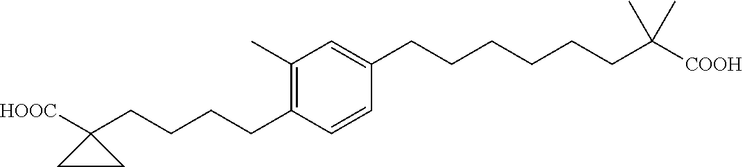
C1=C(CCCCCCC([COOH])(C)C)C=CC(CCCCC2([HOOC])CC2)=C1C
